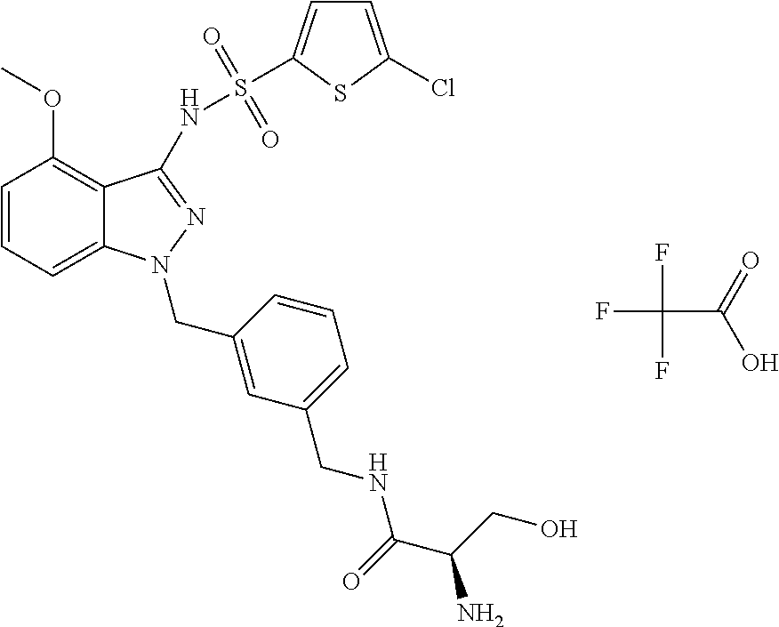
C1=CC=C2C(=C1OC)C(NS(=O)(=O)C1=CC=C(Cl)S1)=NN2CC1=CC(CNC(C(N)CO)=O)=CC=C1.C(C(O)=O)(F)(F)F
